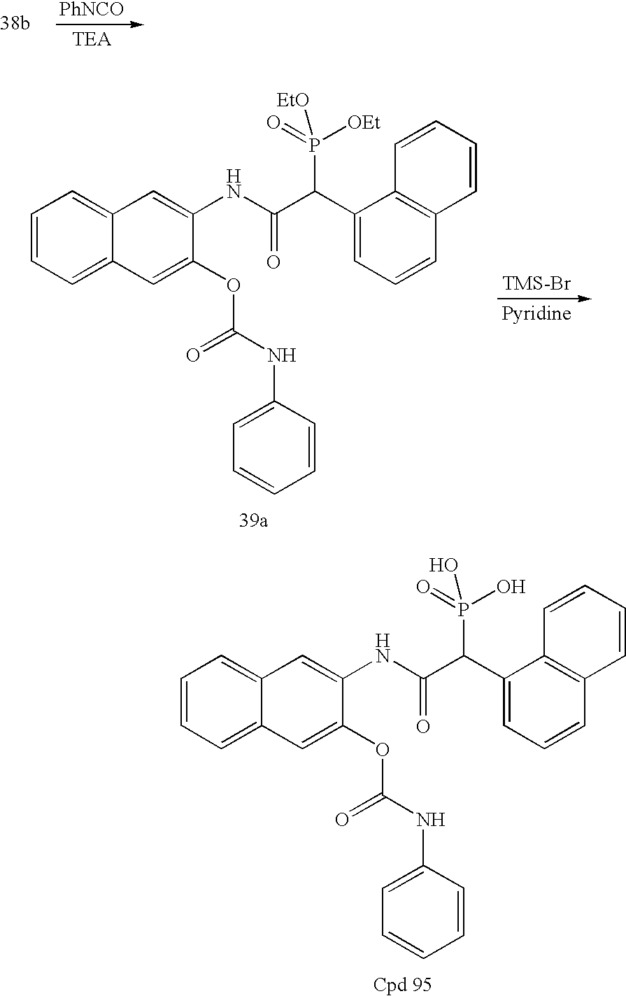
[PhNCO].C1=CC=C2C(=C1)C=C(NC(C(C1=CC=CC3=C1C=CC=C3)P([OEt])(=O)[EtO])=O)C(OC(NC1=CC=CC=C1)=O)=C2.C1=CC=C2C(=C1)C=C(NC(C(C1=CC=CC3=C1C=CC=C3)P(O)(=O)O)=O)C(OC(NC1=CC=CC=C1)=O)=C2
